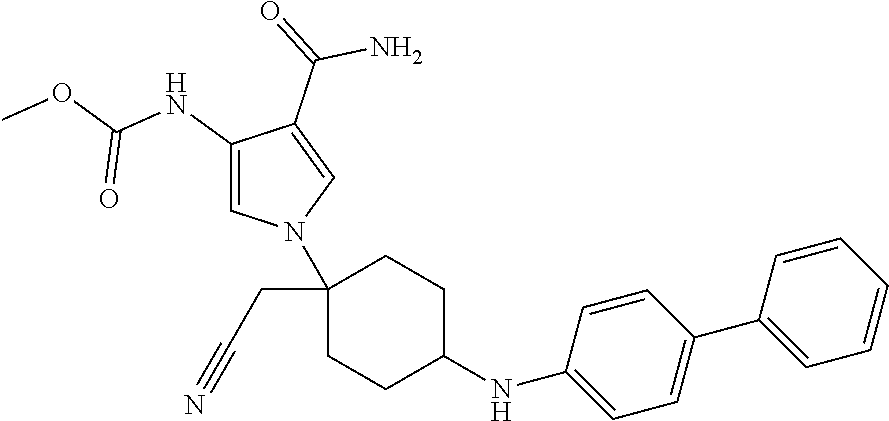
C1(CC#N)(N2C=C(NC(OC)=O)C(C(=O)N)=C2)CCC(NC2=CC=C(C3=CC=CC=C3)C=C2)CC1
